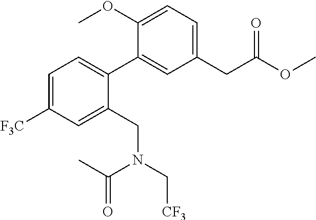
C1=C([F3C])C=C(CN(C[CF3])C(C)=O)C(C2=CC(CC(OC)=O)=CC=C2OC)=C1
